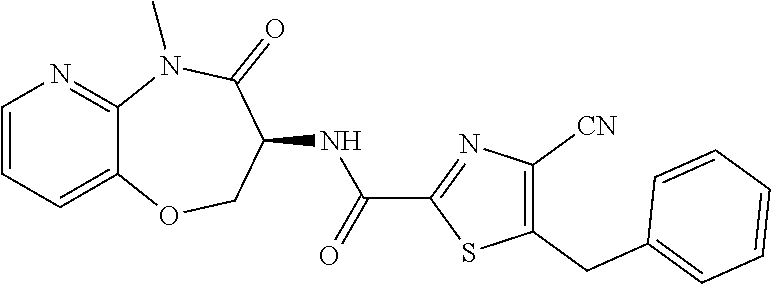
C12=CC=CN=C1N(C)C(=O)C(NC(C1=NC([CN])=C(CC3=CC=CC=C3)S1)=O)CO2
